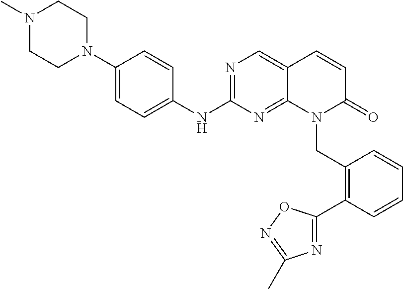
N1(C)CCN(C2=CC=C(NC3=NC=C4C(=N3)N(CC3=C(C5=NC(C)=NO5)C=CC=C3)C(=O)C=C4)C=C2)CC1
